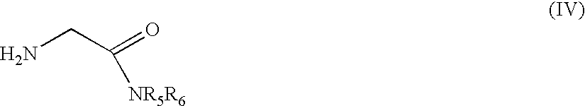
NCC(=O)[NR5R6]
